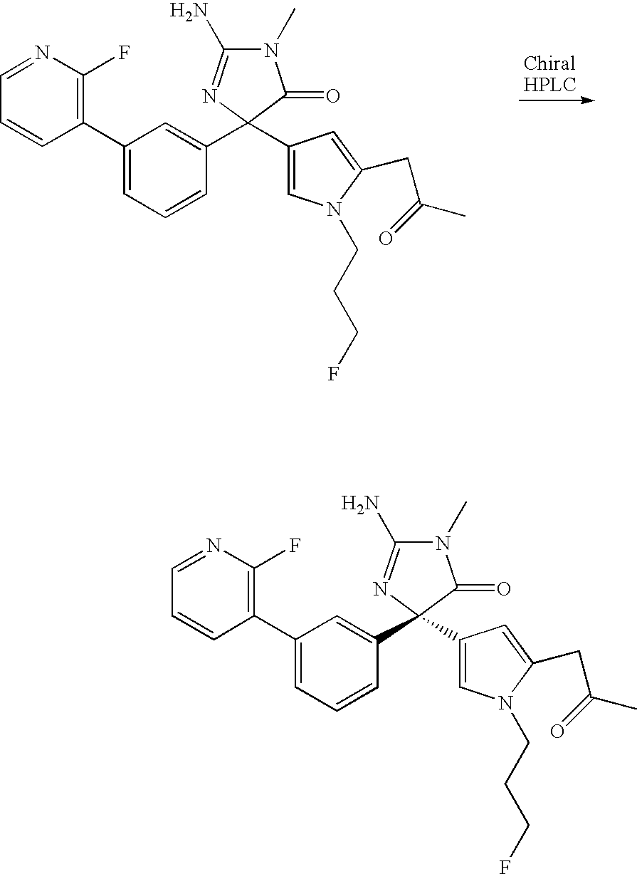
C1=CC(C2=CC=CC(C3(C4=CN(CCCF)C(CC(C)=O)=C4)N=C(N)N(C)C3=O)=C2)=C(F)N=C1.C1=CC(C2=CC=CC(C3(C4=CN(CCCF)C(CC(C)=O)=C4)N=C(N)N(C)C3=O)=C2)=C(F)N=C1
